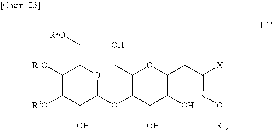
C1([R3O])C(O)C(OC2C(O)C(O)C(CC([X])=NO[R4])OC2CO)OC(C[R2O])C1[R1O]
